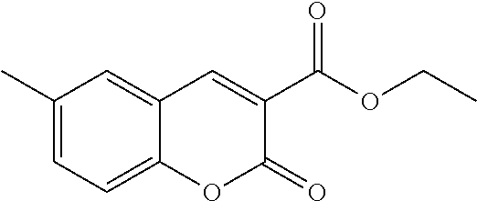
C1(C)=CC=C2C(=C1)C=C(C(OCC)=O)C(=O)O2
